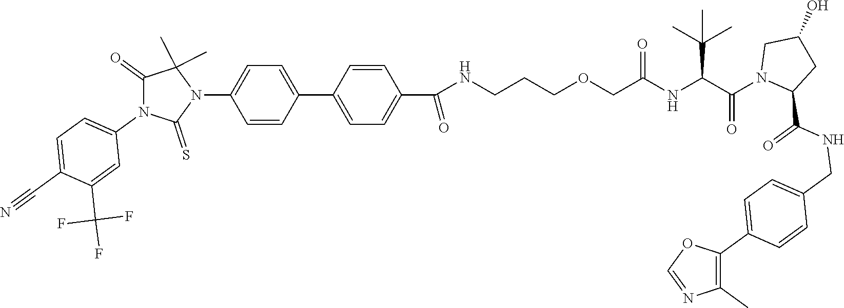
C1=C(C2=CC=C(C(NCCCOCC(NC(C(N3CC(O)CC3C(NCC3=CC=C(C4=C(C)N=CO4)C=C3)=O)=O)C(C)(C)C)=O)=O)C=C2)C=CC(N2C(C)(C)C(=O)N(C3=CC=C(C#N)C(C(F)(F)F)=C3)C2=S)=C1
